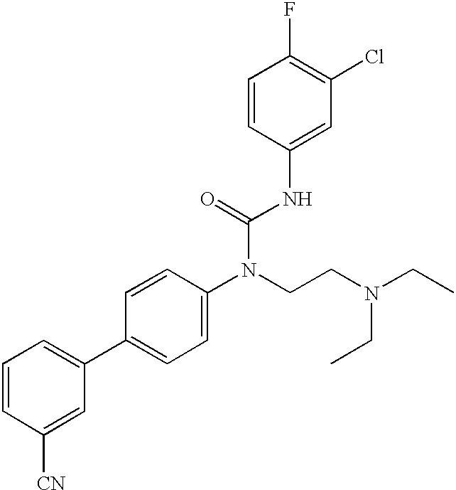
C1=CC([CN])=CC(C2=CC=C(N(CCN(CC)CC)C(=O)NC3=CC(Cl)=C(F)C=C3)C=C2)=C1
